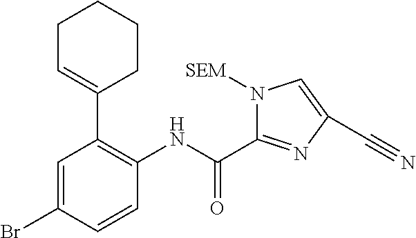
C1=C(Br)C=CC(NC(=O)C2=NC(C#N)=CN2[SEM])=C1C1=CCCCC1
